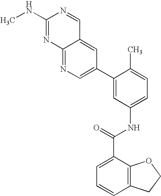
C12=CC(C3=CC(NC(C4=CC=CC5=C4OCC5)=O)=CC=C3C)=CN=C1N=C(NC)N=C2
